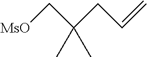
[MsO]CC(C)(C)CC=C
